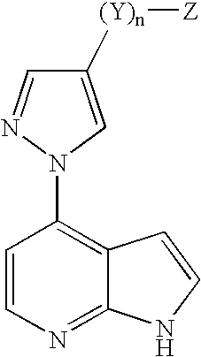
C1([(Y)n][Z])=CN(C2=C3C(=NC=C2)NC=C3)N=C1
